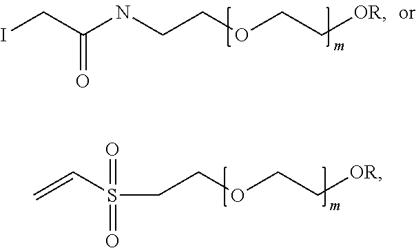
ICC(NCCOCC[OR])=O.C=CS(CCOCC[OR])(=O)=O
